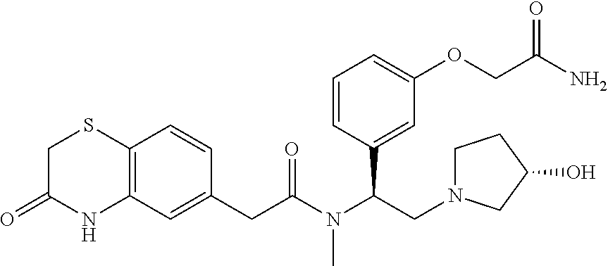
C12=C(C=C(CC(N(C(CN3CCC(O)C3)C3=CC(OCC(N)=O)=CC=C3)C)=O)C=C1)NC(=O)CS2
